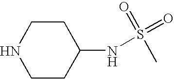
C1CNCCC1NS(C)(=O)=O
